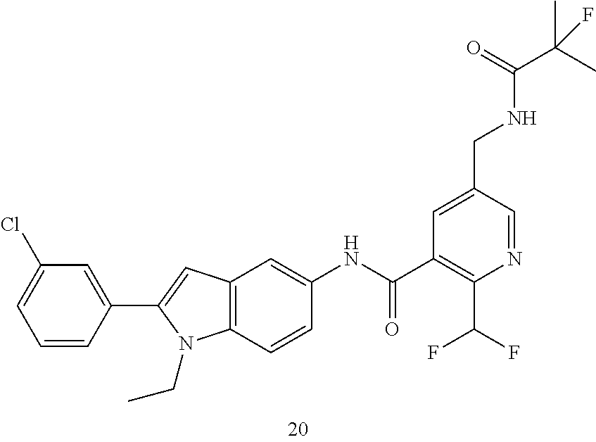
C1=C(CNC(C(C)(C)F)=O)C=NC(C(F)F)=C1C(NC1=CC2=C(C=C1)N(CC)C(C1=CC(Cl)=CC=C1)=C2)=O
